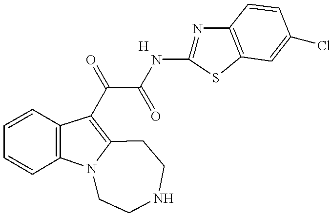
C1=CC2=C(C=C1)C(C(C(NC1=NC3=C(S1)C=C(Cl)C=C3)=O)=O)=C1N2CCNCC1
